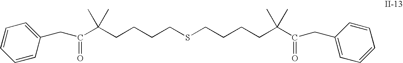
C(CCCCSCCCCC(C)(C)C(=O)CC1=CC=CC=C1)(C)(C)C(=O)CC1=CC=CC=C1
